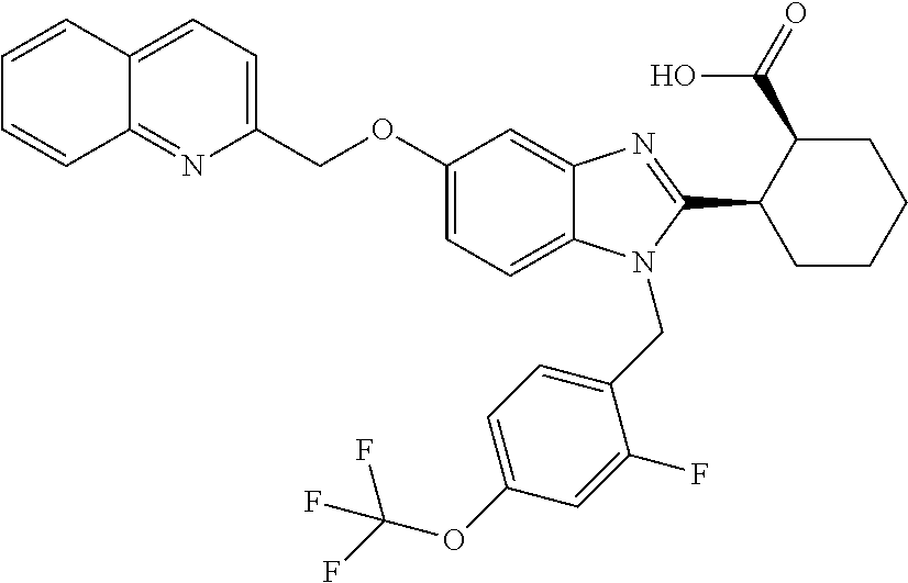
C1=CC2=CC=C(COC3=CC=C4C(=C3)N=C(C3CCCCC3C(=O)O)N4CC3=CC=C(OC(F)(F)F)C=C3F)N=C2C=C1
